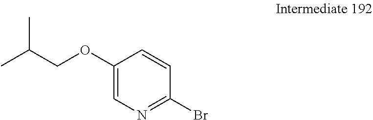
C1=CC(Br)=NC=C1OCC(C)C
